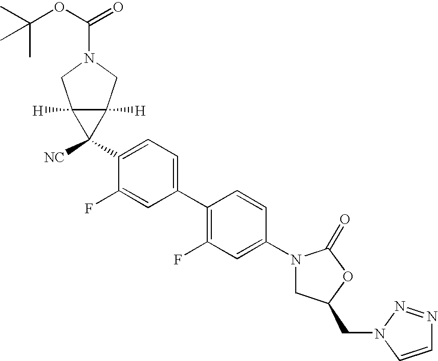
C1(N2CC(CN3C=CN=N3)OC2=O)=CC(F)=C(C2=CC=C(C3([NC])C4([H])C3([H])CN(C(OC(C)(C)C)=O)C4)C(F)=C2)C=C1
